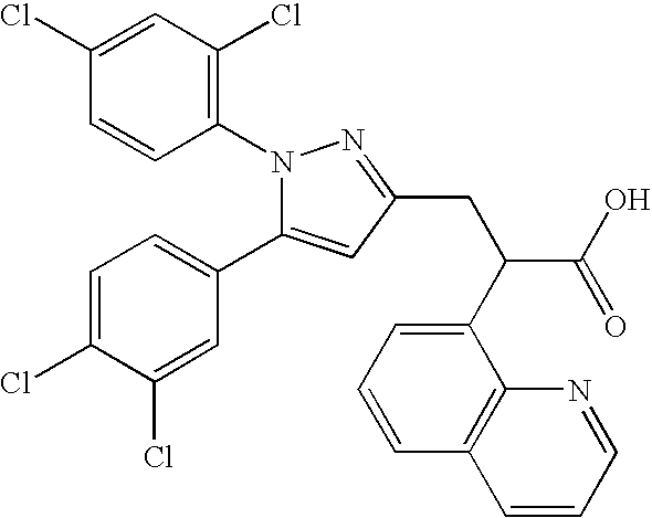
N1(C2=C(Cl)C=C(Cl)C=C2)C(C2=CC=C(Cl)C(Cl)=C2)=CC(CC(C(=O)O)C2=CC=CC3=C2N=CC=C3)=N1
